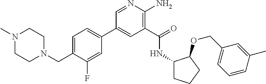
C1(C2=CC=C(CN3CCN(C)CC3)C(F)=C2)=CC(C(=O)NC2CCCC2OCC2=CC=CC(C)=C2)=C(N)N=C1
